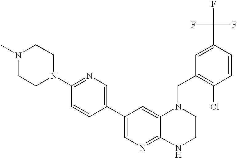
C1(C2=CN=C(N3CCN(C)CC3)C=C2)=CN=C2C(=C1)N(CC1=C(Cl)C=CC(C(F)(F)F)=C1)CCN2
